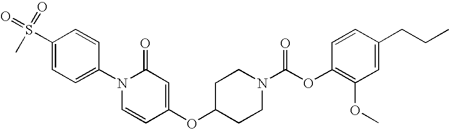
C1(N2C=CC(OC3CCN(C(OC4=C(OC)C=C(CCC)C=C4)=O)CC3)=CC2=O)=CC=C(S(=O)(=O)C)C=C1
